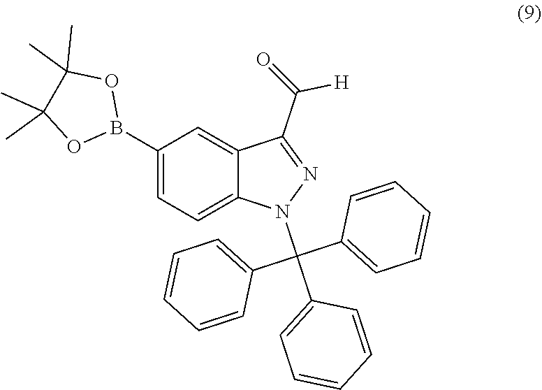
O1B(C2=CC=C3C(=C2)C(C(=O)[H])=NN3C(C2=CC=CC=C2)(C2=CC=CC=C2)C2=CC=CC=C2)OC(C)(C)C1(C)C
